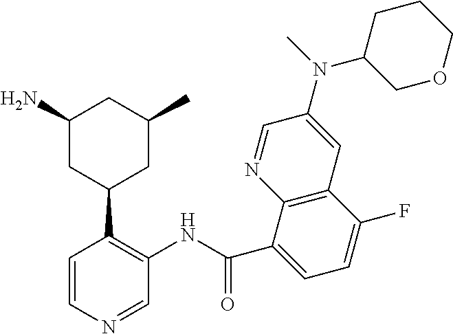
C1=CN=CC(NC(C2=CC=C(F)C3=C2N=CC(N(C2COCCC2)C)=C3)=O)=C1C1CC(C)CC(N)C1
